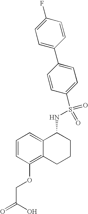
C1=CC(OCC(=O)O)=C2C(=C1)C(NS(C1=CC=C(C3=CC=C(F)C=C3)C=C1)(=O)=O)CCC2
